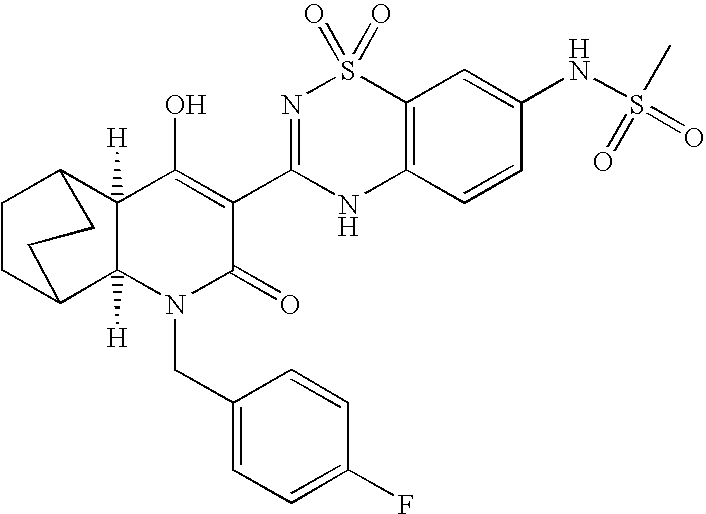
C1CC2C3([H])C([H])(C(O)=C(C4=NS(=O)(=O)C5=C(N4)C=CC(NS(C)(=O)=O)=C5)C(=O)N3CC3=CC=C(F)C=C3)C1CC2
